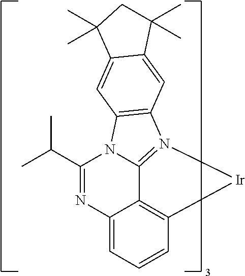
C12=CC=CC3=C1C1=N(C4=C(N1C(C(C)C)=N2)C=C1C(=C4)C(C)(C)CC1(C)C)[Ir]3
